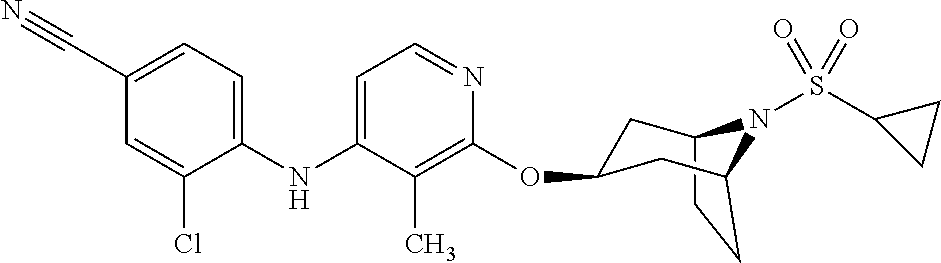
C12CCC(CC(OC3=C(C)C(NC4=CC=C(C#N)C=C4Cl)=CC=N3)C1)N2S(C1CC1)(=O)=O
